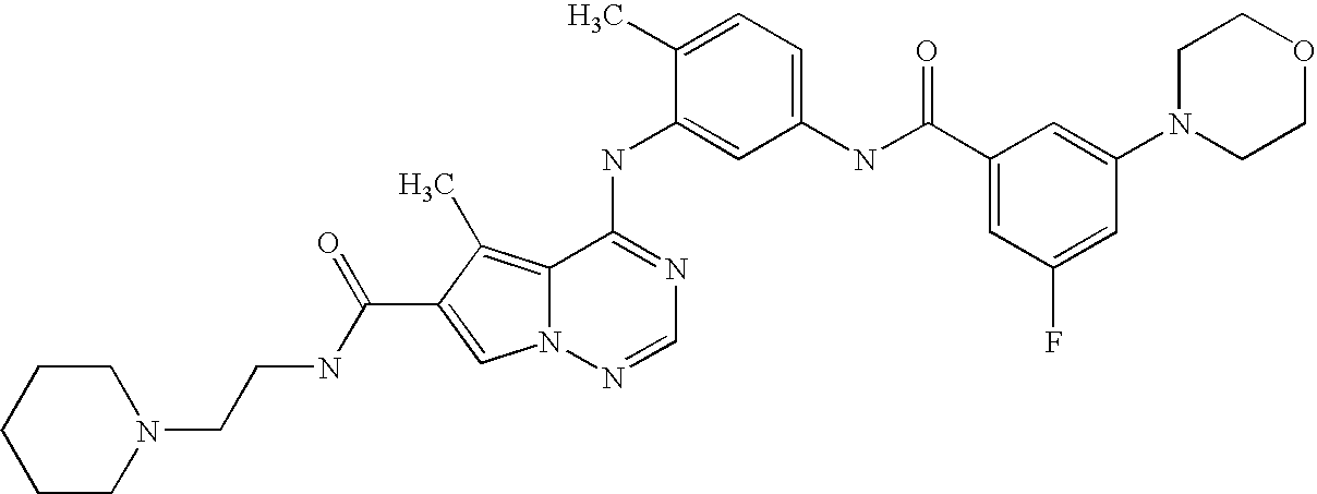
C1(C)=CC=C(NC(C2=CC(F)=CC(N3CCOCC3)=C2)=O)C=C1NC1=NC=NN2C1=C(C)C(C(NCCN1CCCCC1)=O)=C2
